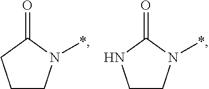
C1CN(*)C(=O)C1.C1CN(*)C(=O)N1
